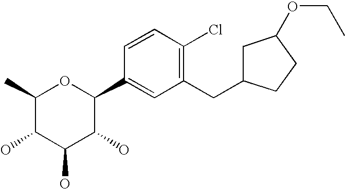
C1(C)C(O)C(O)C(O)C(C2=CC(CC3CC(OCC)CC3)=C(Cl)C=C2)O1
